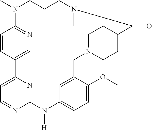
C1=CC2=CN=C1N(C)CCCN(C)C(=O)C1CCN(CC3=CC(=CC=C3OC)N([H])C3=NC2=CC=N3)CC1
